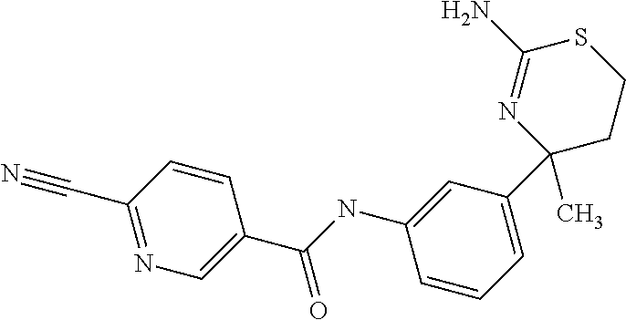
N1=C(C#N)C=CC(C(NC2=CC(C3(C)CCSC(N)=N3)=CC=C2)=O)=C1
